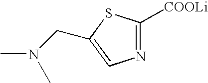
C1([COOLi])=NC=C(CN(C)C)S1
